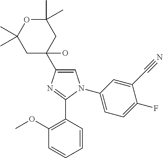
C1(C2(O)CC(C)(C)OC(C)(C)C2)=CN(C2=CC=C(F)C(C#N)=C2)C(C2=C(OC)C=CC=C2)=N1
